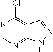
N1=CN=C2C(=C1Cl)C=NN2
